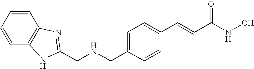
C1=CC=CC2=C1N=C(CNCC1=CC=C(C=CC(NO)=O)C=C1)N2
